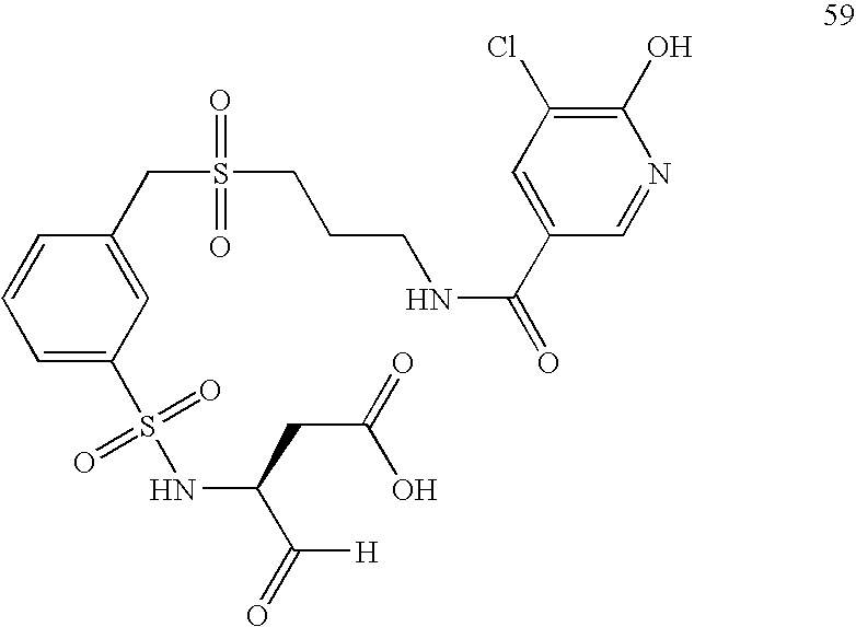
C1=C(S(NC(C([H])=O)CC(O)=O)(=O)=O)C=C(CS(CCCNC(=O)C2=CC(Cl)=C(O)N=C2)(=O)=O)C=C1
